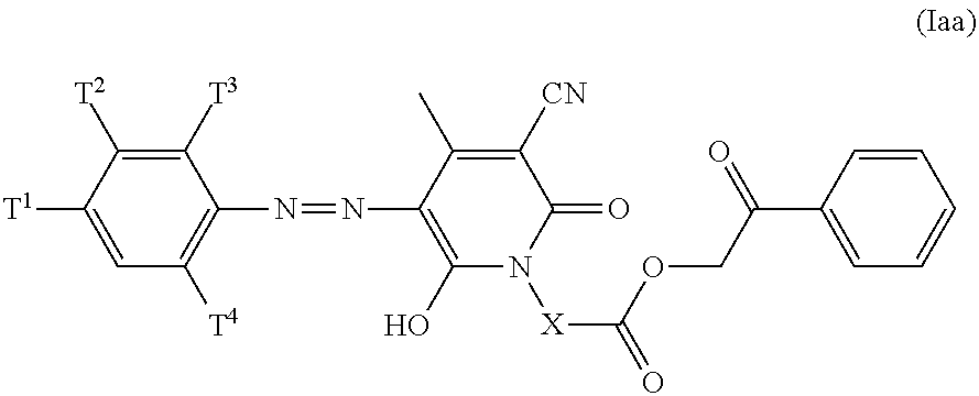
C1([T3])=C([T2])C([T1])=CC([T4])=C1N=NC1=C(O)N([X]C(=O)OCC(=O)C2=CC=CC=C2)C(=O)C([CN])=C1C
